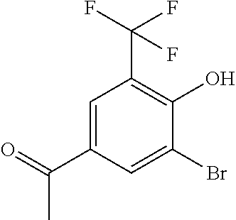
C1=C(C(=O)C)C=C(Br)C(O)=C1C(F)(F)F
